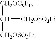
C([CH2OC9F17])([CH2OSO3Li])[CH2OSO3Li]
